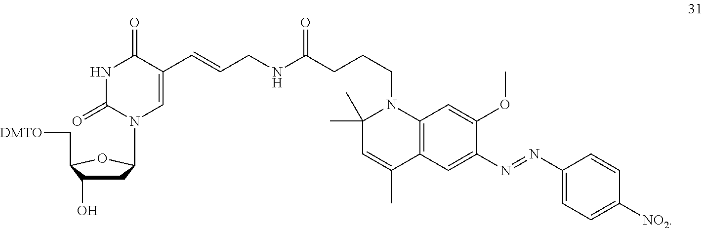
C1C(O)C(C[DMTO])OC1N1C=C(C=CCNC(CCCN2C(C)(C)C=C(C)C3=C2C=C(OC)C(N=NC2=CC=C([NO2])C=C2)=C3)=O)C(=O)NC1=O
